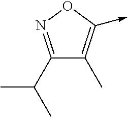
C1(C(C)C)=NOC(->C)=C1C
